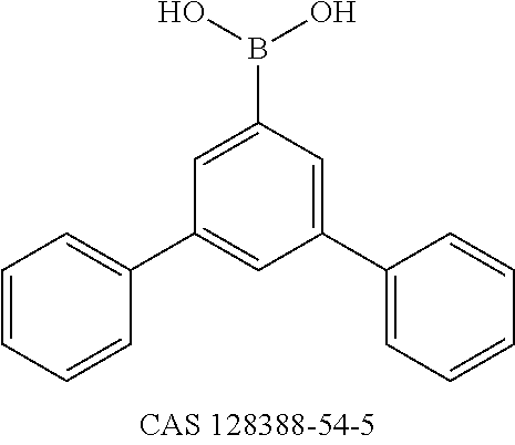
B(C1=CC(C2=CC=CC=C2)=CC(C2=CC=CC=C2)=C1)(O)O
